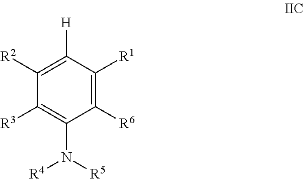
C1([R3])=C(N([R5])[R4])C([R6])=C([R1])C([H])=C1[R2]
